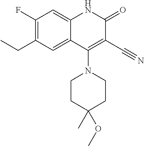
C1(F)=C(CC)C=C2C(=C1)NC(=O)C(C#N)=C2N1CCC(C)(OC)CC1
